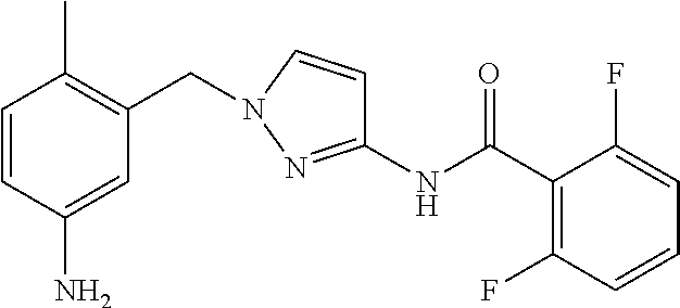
C1=CC(N)=CC(CN2C=CC(NC(C3=C(F)C=CC=C3F)=O)=N2)=C1C
